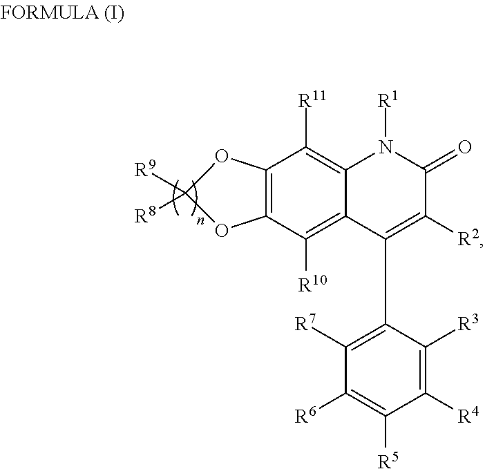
C12=C(C([R10])=C3C(=C1[R11])N([R1])C(=O)C([R2])=C3C1=C([R7])C([R6])=C([R5])C([R4])=C1[R3])OC([R9])([R8])O2
